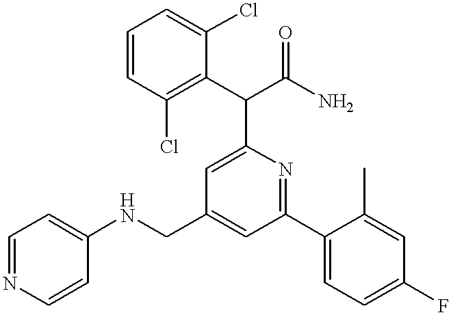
C1(NCC2=CC(C3=CC=C(F)C=C3C)=NC(C(C3=C(Cl)C=CC=C3Cl)C(N)=O)=C2)=CC=NC=C1
